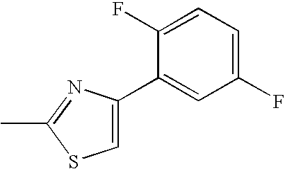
C1=C(C2=CC(F)=CC=C2F)N=C(C)S1
